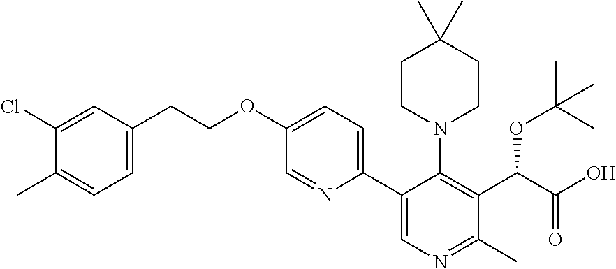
C1CN(C2=C(C(C(O)=O)OC(C)(C)C)C(C)=NC=C2C2=CC=C(OCCC3=CC=C(C)C(Cl)=C3)C=N2)CCC1(C)C
